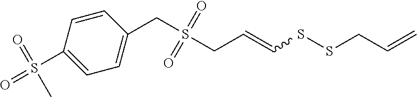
C(S(CC=CSSCC=C)(=O)=O)C1=CC=C(S(=O)(C)=O)C=C1
